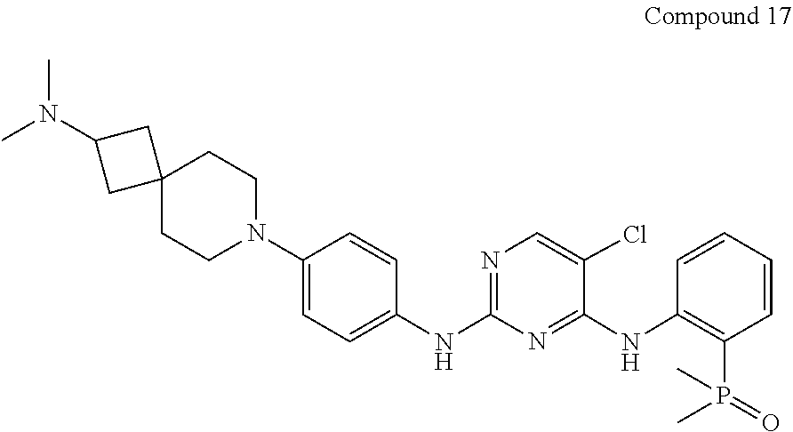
N1(C2=CC=C(NC3=NC=C(Cl)C(NC4=C(P(=O)(C)C)C=CC=C4)=N3)C=C2)CCC2(CC1)CC(N(C)C)C2
